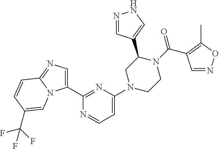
N1=CC(C2CN(C3=CC=NC(C4=CN=C5N4C=C(C(F)(F)F)C=C5)=N3)CCN2C(=O)C2=C(C)ON=C2)=CN1
